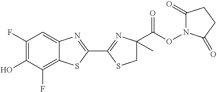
C1(F)=C(O)C(F)=C2C(=C1)N=C(C1=NC(C(ON3C(=O)CCC3=O)=O)(C)CS1)S2
